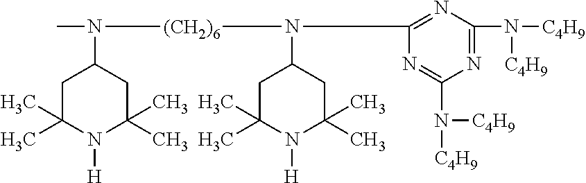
N([(CH2)6]N(C1CC(C)(C)N([H])C(C)(C)C1)C1=NC(N([C4H9])[C4H9])=NC(N([C4H9])[C4H9])=N1)(C1CC(C)(C)N([H])C(C)(C)C1)C
